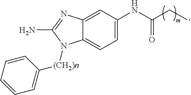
C12=CC=C(NC(=O)CC)C=C1N=C(N)N2[(CH2)n]C1=CC=CC=C1
